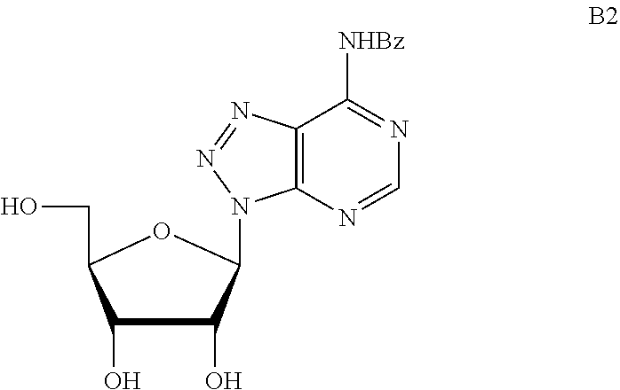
C1(O)C(O)C(N2C3=C(C([NHBz])=NC=N3)N=N2)OC1CO
